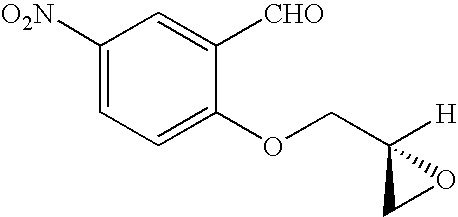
[O2N]C1=CC=C(OCC2([H])CO2)C([CHO])=C1
